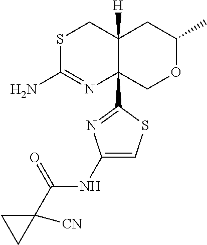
S1C(N)=NC2(C3=NC(NC(=O)C4([CN])CC4)=CS3)C([H])(C1)CC(C)OC2
